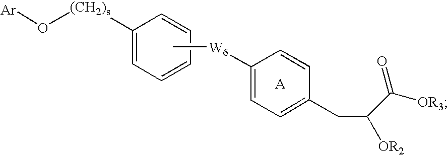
C1([(CH2)s]O[Ar])=CC=CC=C1.[A].C1=CC(CC([OR2])C([OR3])=O)=CC=C1[W6]C
